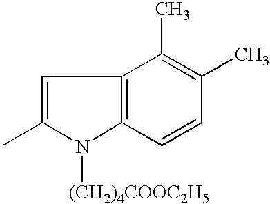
C1=C(C)N([(CH2)4COOC2H5])C2=C1C(C)=C(C)C=C2
